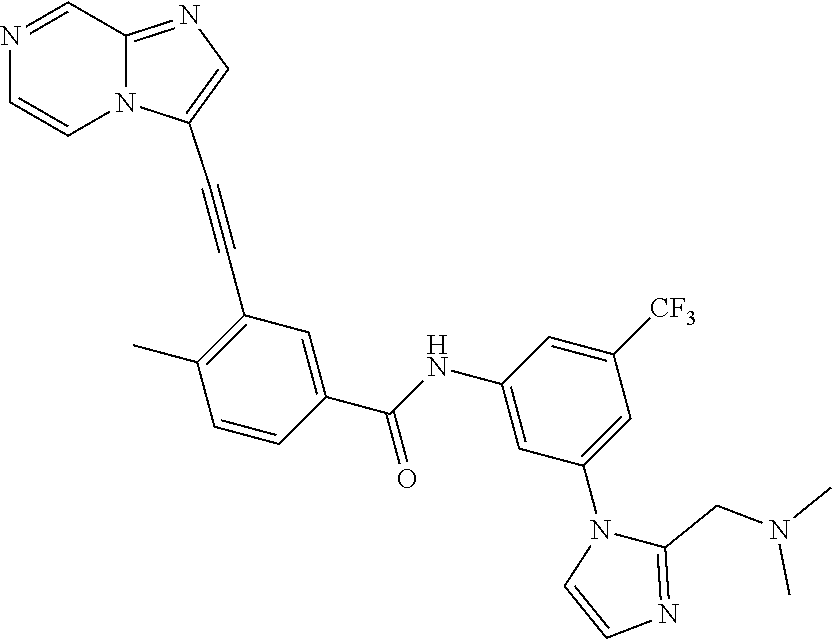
N1=CC2=NC=C(C#CC3=C(C)C=CC(C(=O)NC4=CC(N5C(CN(C)C)=NC=C5)=CC([CF3])=C4)=C3)N2C=C1
